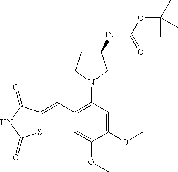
S1C(=CC2=C(N3CC(NC(OC(C)(C)C)=O)CC3)C=C(OC)C(OC)=C2)C(=O)NC1=O
